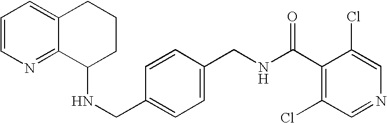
N(CC1=CC=C(CNC(C2=C(Cl)C=NC=C2Cl)=O)C=C1)C1CCCC2=CC=CN=C12
